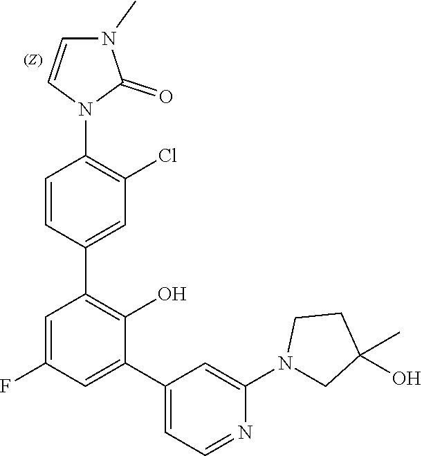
N1(C2=CC(C3=CC(F)=CC(C4=CC(Cl)=C(N5C=CN(C)C5=O)C=C4)=C3O)=CC=N2)CC(C)(O)CC1
